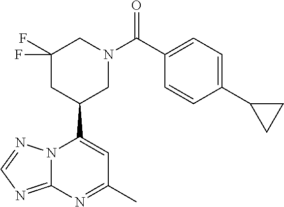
N12C(=NC=N1)N=C(C)C=C2C1CN(C(=O)C2=CC=C(C3CC3)C=C2)CC(F)(F)C1
